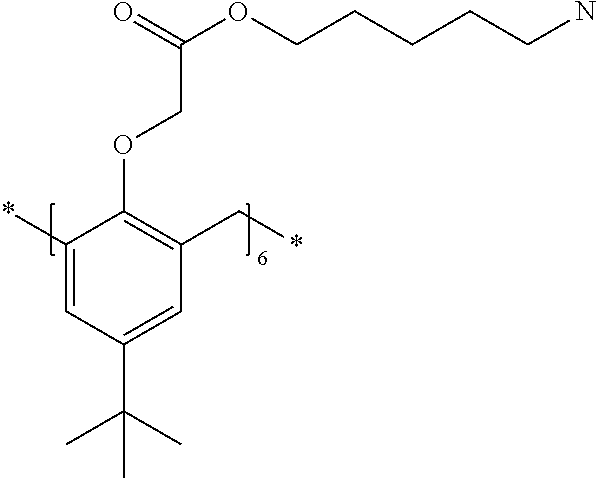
*C1=CC(C(C)(C)C)=CC(C*)=C1OCC(OCCCCCN)=O
